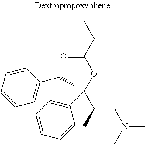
CCC(OC(C(CN(C)C)C)(C1=CC=CC=C1)CC1=CC=CC=C1)=O
